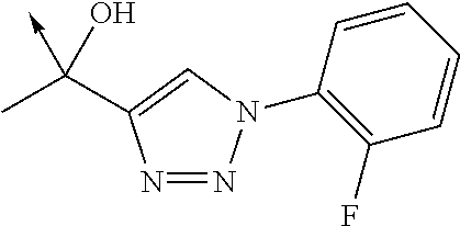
N1=NN(C2=C(F)C=CC=C2)C=C1C(C)(O)->C
